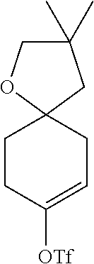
C1CC2(CC=C1[OTf])CC(C)(C)CO2
